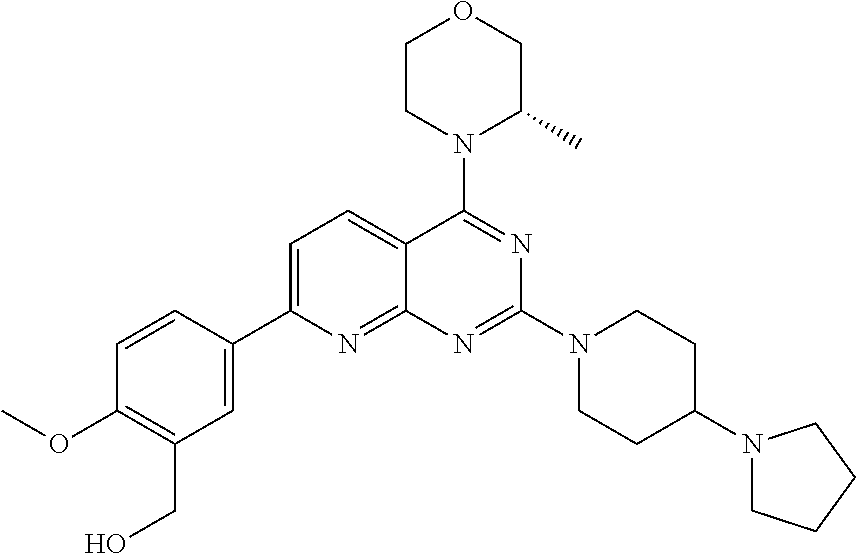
C1=C(C2=CC(CO)=C(OC)C=C2)N=C2C(=C1)C(N1C(C)COCC1)=NC(N1CCC(N3CCCC3)CC1)=N2
